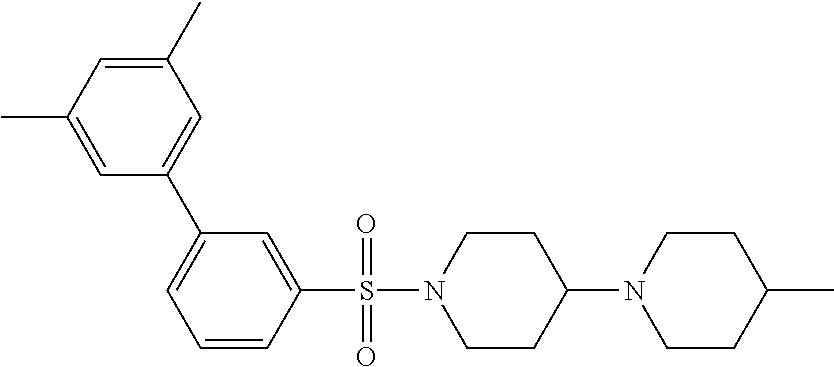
C1(C2=CC(C)=CC(C)=C2)=CC=CC(S(N2CCC(N3CCC(C)CC3)CC2)(=O)=O)=C1
